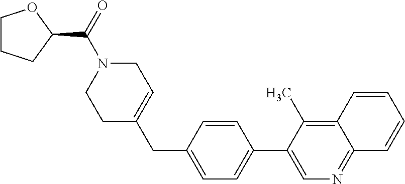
C1CCC(C(=O)N2CCC(CC3=CC=C(C4=CN=C5C(=C4C)C=CC=C5)C=C3)=CC2)O1
